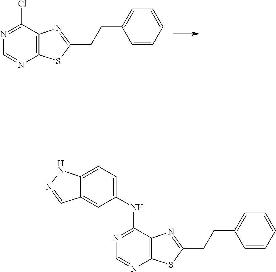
ClC1=NC=NC2=C1N=C(CCC1=CC=CC=C1)S2.N(C1=NC=NC2=C1N=C(CCC1=CC=CC=C1)S2)C1=CC=C2C(=C1)C=NN2
